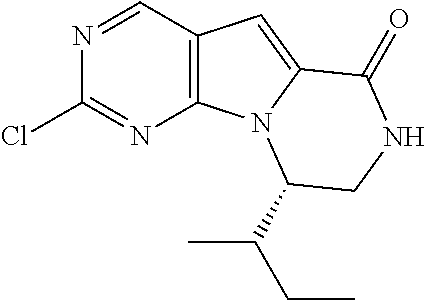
C12=C(C=NC(Cl)=N1)C=C1N2C(C(CC)C)CNC1=O
